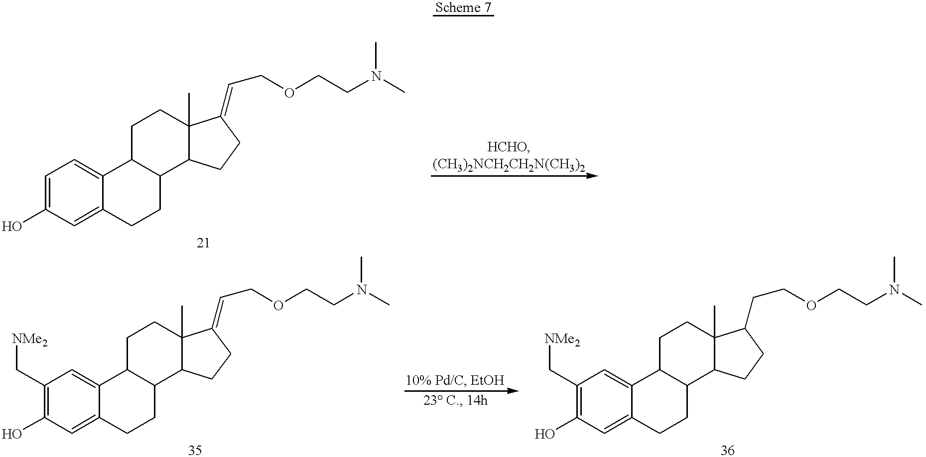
C1=C(O)C=C2C(=C1)C1C(CC2)C2C(C)(CC1)C(=CCOCCN(C)C)CC2.C1(C[NMe2])=C(O)C=C2C(=C1)C1C(CC2)C2C(C)(CC1)C(=CCOCCN(C)C)CC2.C1(C[NMe2])=C(O)C=C2C(=C1)C1C(CC2)C2C(C)(CC1)C(CCOCCN(C)C)CC2
